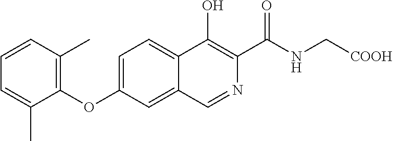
C1(OC2=CC=C3C(=C2)C=NC(C(NC[COOH])=O)=C3O)=C(C)C=CC=C1C
